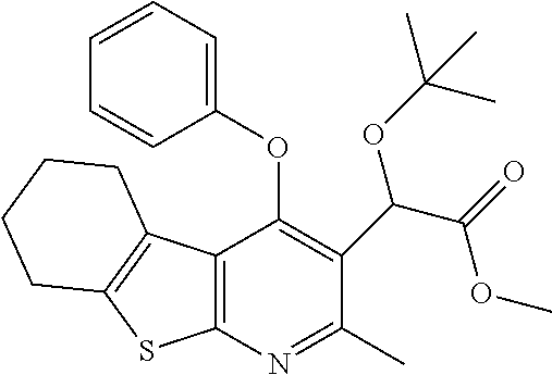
C12=C(N=C(C)C(C(C(=O)OC)OC(C)(C)C)=C1OC1=CC=CC=C1)SC1=C2CCCC1
